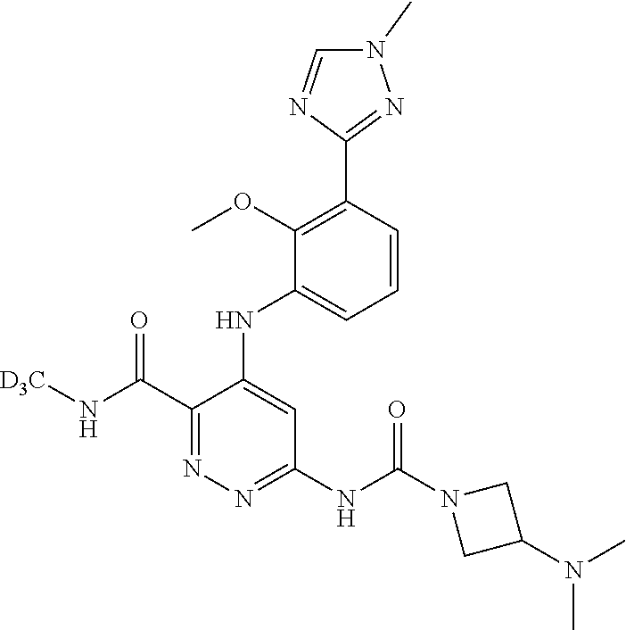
C1=CC(C2=NN(C)C=N2)=C(OC)C(NC2=CC(NC(=O)N3CC(N(C)C)C3)=NN=C2C(N[D3C])=O)=C1
